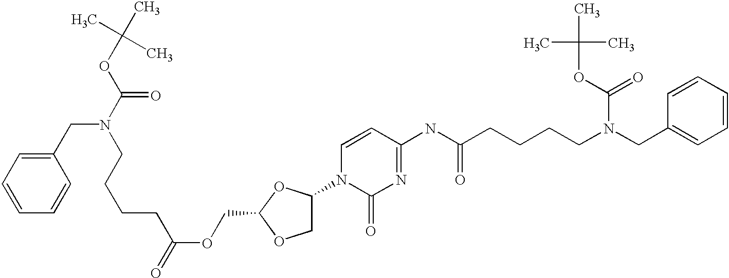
C1=CC=CC(CN(CCCCC(OCC2OCC(N3C(=O)N=C(NC(CCCCN(CC4=CC=CC=C4)C(OC(C)(C)C)=O)=O)C=C3)O2)=O)C(OC(C)(C)C)=O)=C1
